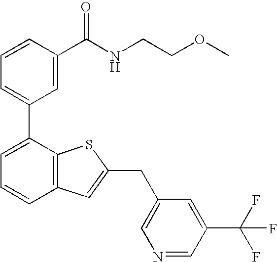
C1=CC(C(NCCOC)=O)=CC(C2=CC=CC3=C2SC(CC2=CN=CC(C(F)(F)F)=C2)=C3)=C1
